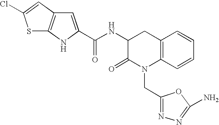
C12=C(C=CC=C1)N(CC1=NN=C(N)O1)C(=O)C(NC(=O)C1=CC3=C(N1)SC(Cl)=C3)C2
